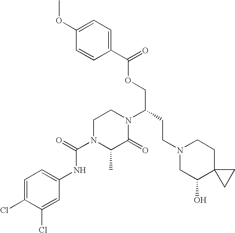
C(OCC(CCN1CC(O)C2(CC1)CC2)N1CCN(C(=O)NC2=CC=C(Cl)C(Cl)=C2)C(C)C1=O)(C1=CC=C(OC)C=C1)=O
